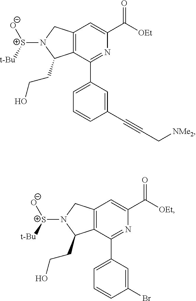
C1=C(C([OEt])=O)N=C(C2=CC=CC(C#CC[NMe2])=C2)C2=C1CN([S+]([O-])[t-Bu])C2CCO.C1=C(C([OEt])=O)N=C(C2=CC=CC(Br)=C2)C2=C1CN([S+]([O-])[t-Bu])C2CCO
